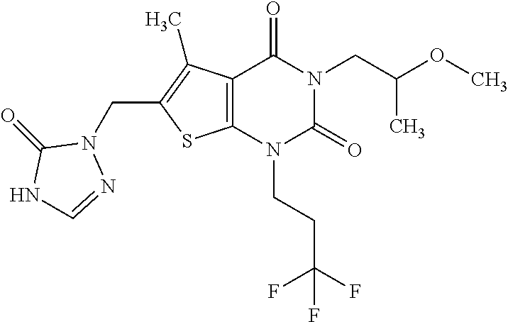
C12=C(N(CCC(F)(F)F)C(=O)N(CC(OC)C)C1=O)SC(CN1C(=O)NC=N1)=C2C
